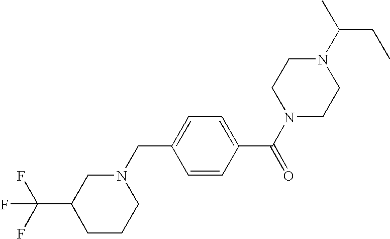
N1(C(C)CC)CCN(C(C2=CC=C(CN3CCCC(C(F)(F)F)C3)C=C2)=O)CC1
